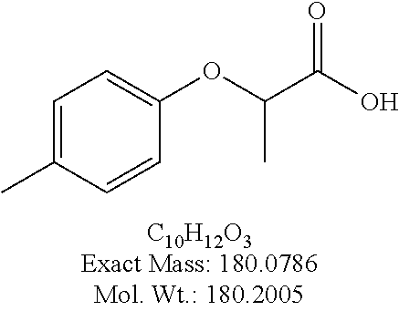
C1=C(C)C=CC(OC(C(O)=O)C)=C1
